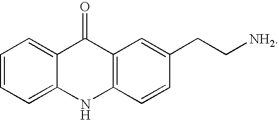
C12=C(C=CC(CC[NH2])=C1)NC1=CC=CC=C1C2=O
